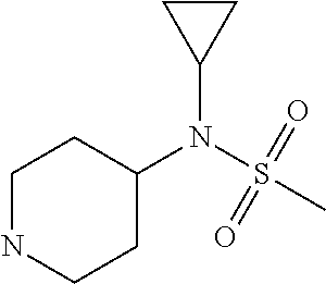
C1NCCC(N(S(C)(=O)=O)C2CC2)C1
